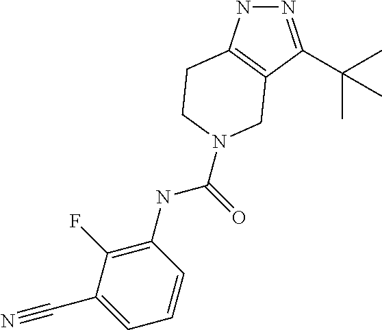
N1=C(C(C)(C)C)C2=C(N1)CCN(C(NC1=C(F)C(C#N)=CC=C1)=O)C2
